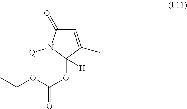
C1=C(C)C(OC(=O)OCC)([H])N([Q])C1=O
